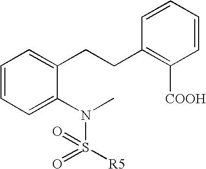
C1=CC=C(CCC2=C([COOH])C=CC=C2)C(N(C)S([R5])(=O)=O)=C1
